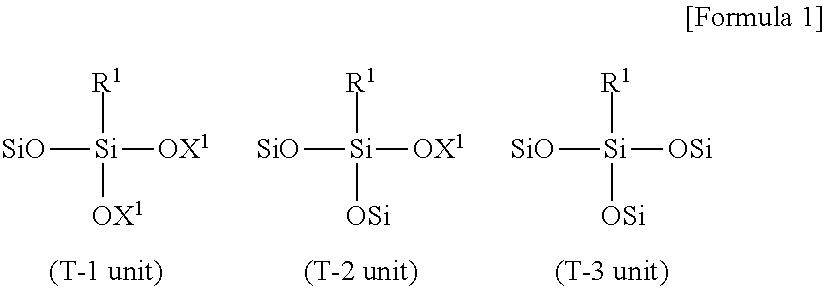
[SiO][Si]([OSi])([OSi])[R1].[SiO][Si]([OX1])([OSi])[R1].[SiO][Si]([OX1])([OX1])[R1]
